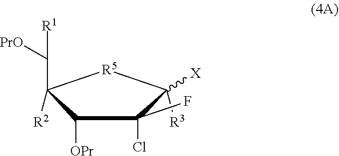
C1([OPr])C([R2])(C([R1])[PrO])[R5]C([R3])([X])C1(Cl)F
